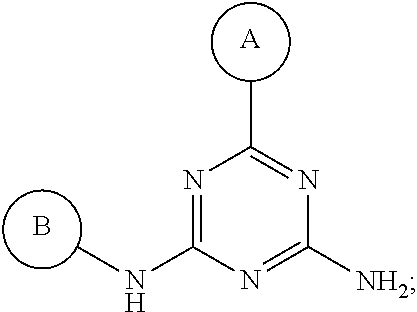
N1=C(NC)N=C([NH2])N=C1C.[A].B
